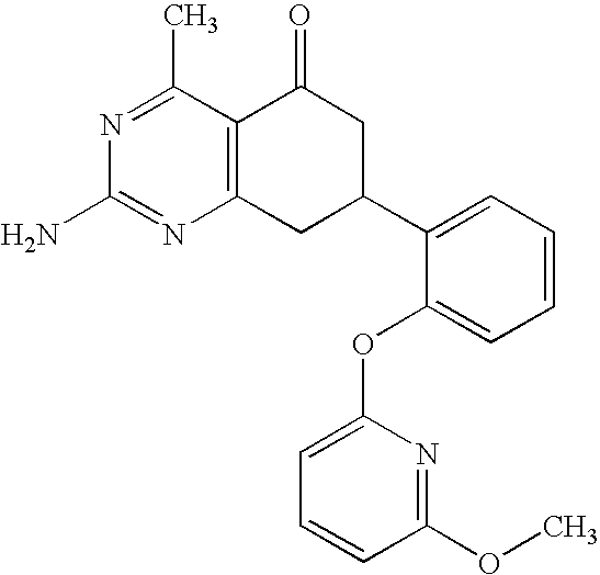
C12=C(C(C)=NC(N)=N1)C(=O)CC(C1=CC=CC=C1OC1=CC=CC(OC)=N1)C2
